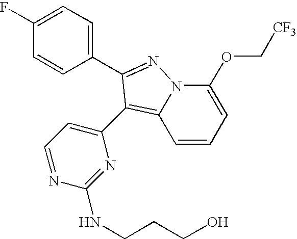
C1=CC=C(OC[CF3])N2C1=C(C1=CC=NC(NCCCO)=N1)C(C1=CC=C(F)C=C1)=N2
